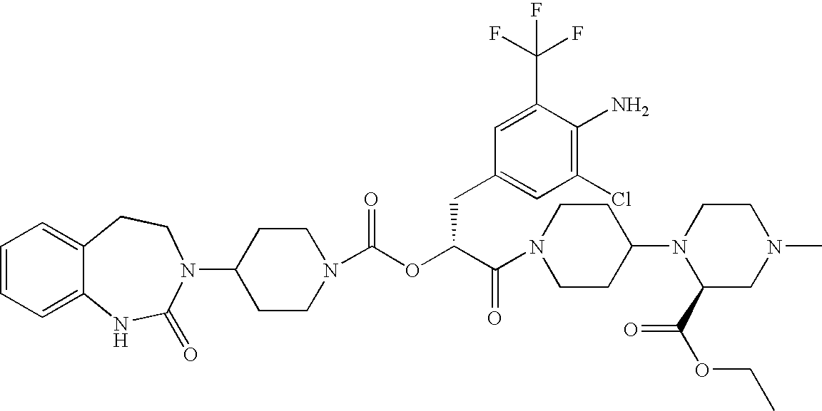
C1(N2C(=O)NC3=CC=CC=C3CC2)CCN(C(OC(C(N2CCC(N3C(C(OCC)=O)CN(C)CC3)CC2)=O)CC2=CC(Cl)=C(N)C(C(F)(F)F)=C2)=O)CC1
